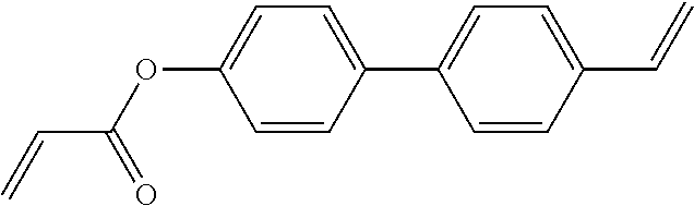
C=CC(OC1=CC=C(C2=CC=C(C=C)C=C2)C=C1)=O
